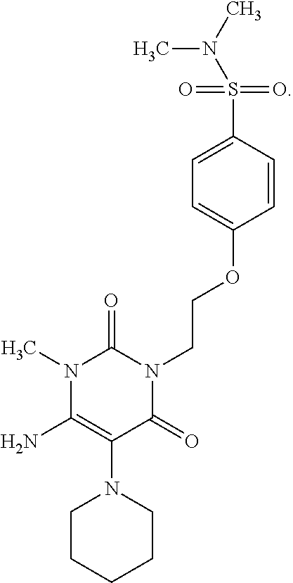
C1CCCCN1C1=C(N)N(C)C(=O)N(CCOC2=CC=C(S(=O)(=O)N(C)C)C=C2)C1=O
